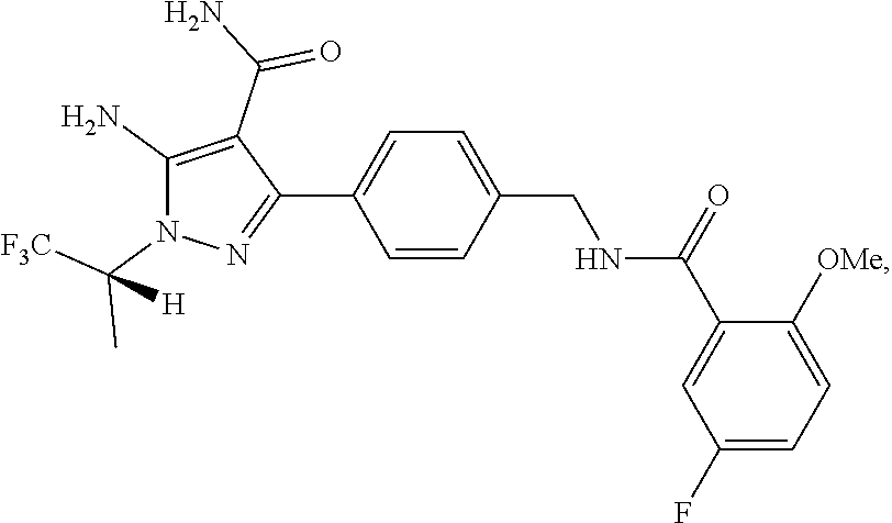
C1=C(C2=NN(C([F3C])(C)[H])C(N)=C2C(N)=O)C=CC(CNC(C2=CC(F)=CC=C2[OMe])=O)=C1
